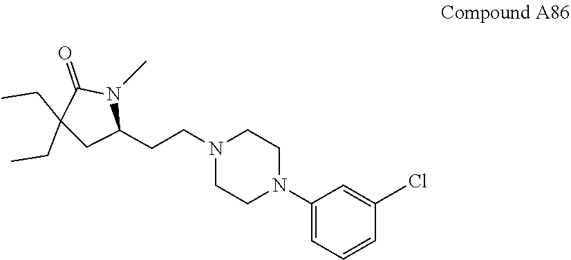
C1(Cl)=CC(N2CCN(CCC3N(C)C(=O)C(CC)(CC)C3)CC2)=CC=C1
